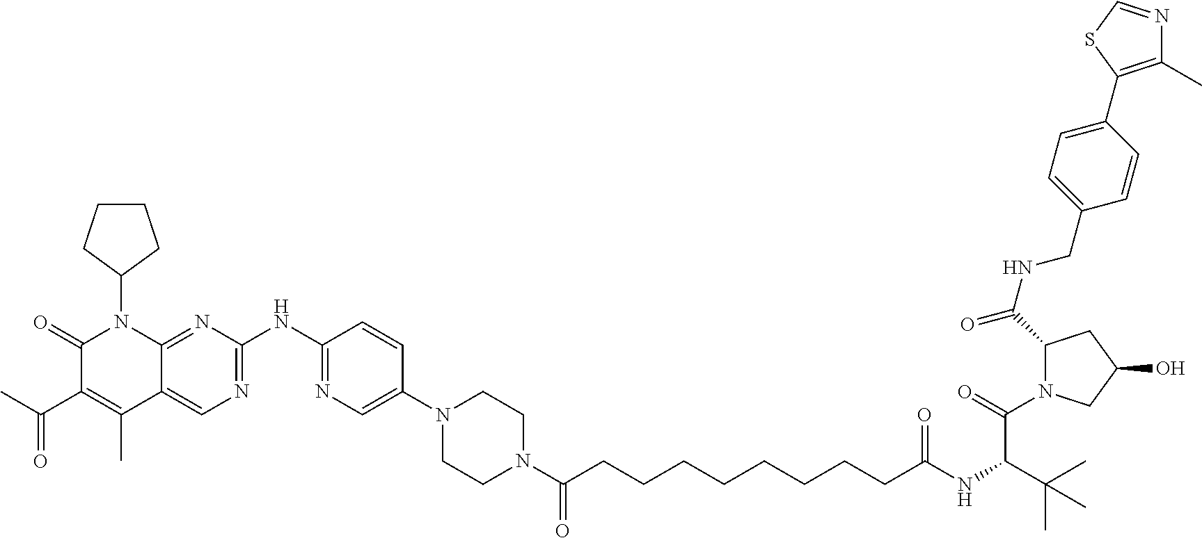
C1(=O)C(C(C)=O)=C(C)C2=CN=C(NC3=NC=C(N4CCN(C(CCCCCCCCC(NC(C(C)(C)C)C(N5C(C(NCC6=CC=C(C7=C(C)N=CS7)C=C6)=O)CC(O)C5)=O)=O)=O)CC4)C=C3)N=C2N1C1CCCC1
